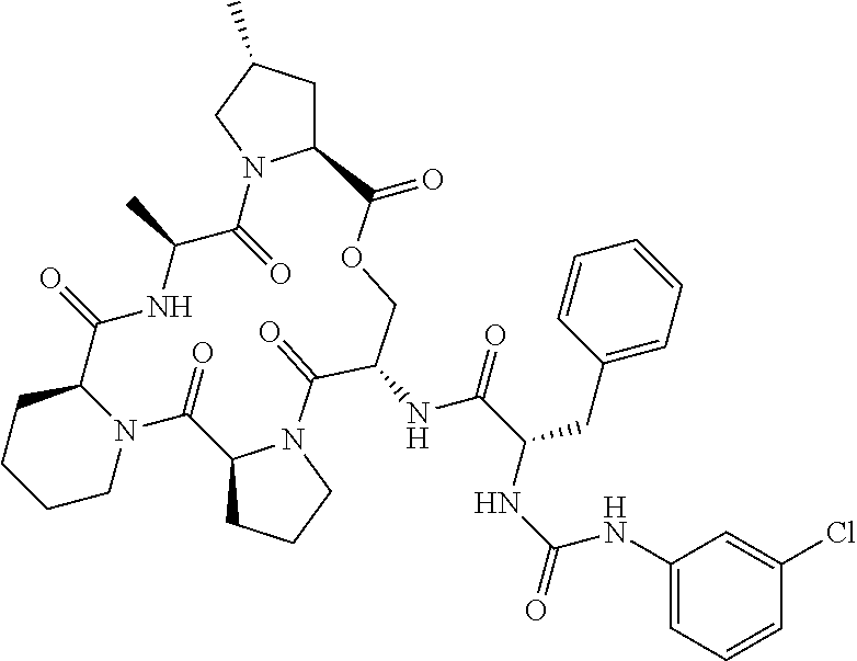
C12CCCCN1C(=O)C1CCCN1C(=O)C(NC(C(CC1=CC=CC=C1)NC(NC1=CC=CC(Cl)=C1)=O)=O)COC(=O)C1CC(C)CN1C(=O)C(C)NC2=O
